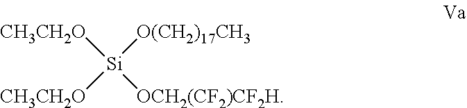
[CH3CH2O][Si]([O(CH2)17CH3])([CH3CH2O])[OCH2(CF2)CF2H]
